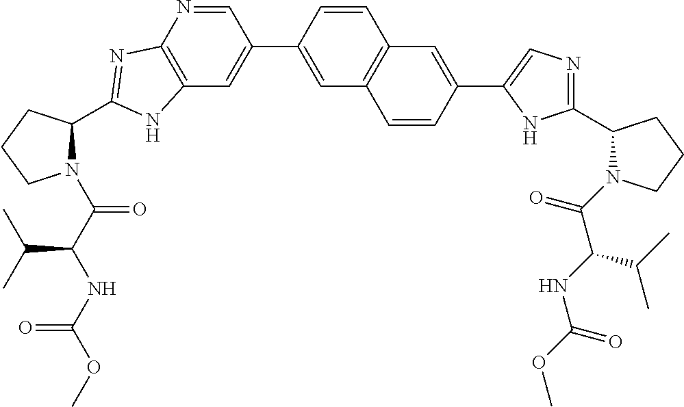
C12=C(N=CC(C3=CC4=C(C=C3)C=C(C3=CN=C(C5N(C(C(NC(=O)OC)C(C)C)=O)CCC5)N3)C=C4)=C1)N=C(C1N(C(C(NC(OC)=O)C(C)C)=O)CCC1)N2
